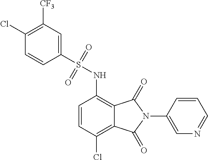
C1=CC(Cl)=C2C(=C1NS(=O)(=O)C1=CC([CF3])=C(Cl)C=C1)C(=O)N(C1=CN=CC=C1)C2=O
